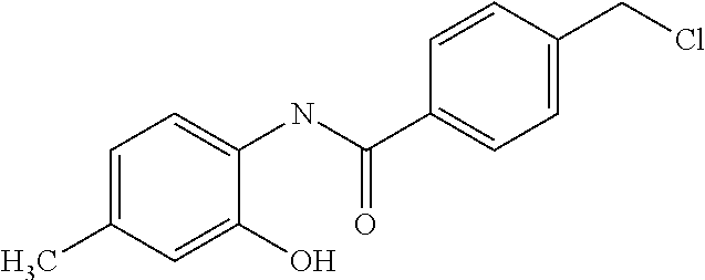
C1=C(C)C=C(O)C(NC(C2=CC=C(CCl)C=C2)=O)=C1
